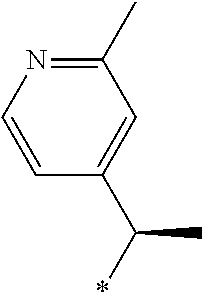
N1=C(C)C=C(C(C)*)C=C1
